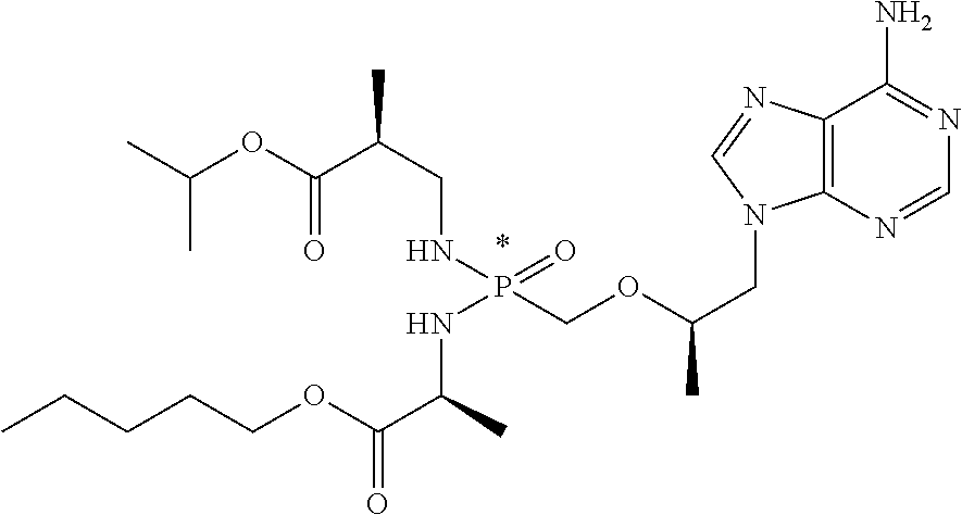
C(C)(C)OC(C(CNP(COC(CN1C2=C(C(N)=NC=N2)N=C1)C)(=O)NC(C)C(OCCCCC)=O)C)=O
